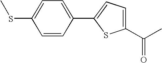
C1(C(C)=O)=CC=C(C2=CC=C(SC)C=C2)S1
